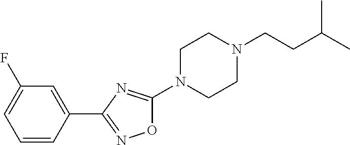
O1C(N2CCN(CCC(C)C)CC2)=NC(C2=CC(F)=CC=C2)=N1
